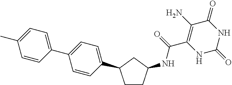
C(C1=C(N)C(=O)NC(=O)N1)(=O)NC1CCC(C2=CC=C(C3=CC=C(C)C=C3)C=C2)C1
